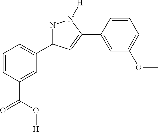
C1=CC(C(=O)O[H])=CC(C2=NN([H])C(C3=CC(OC)=CC=C3)=C2)=C1
